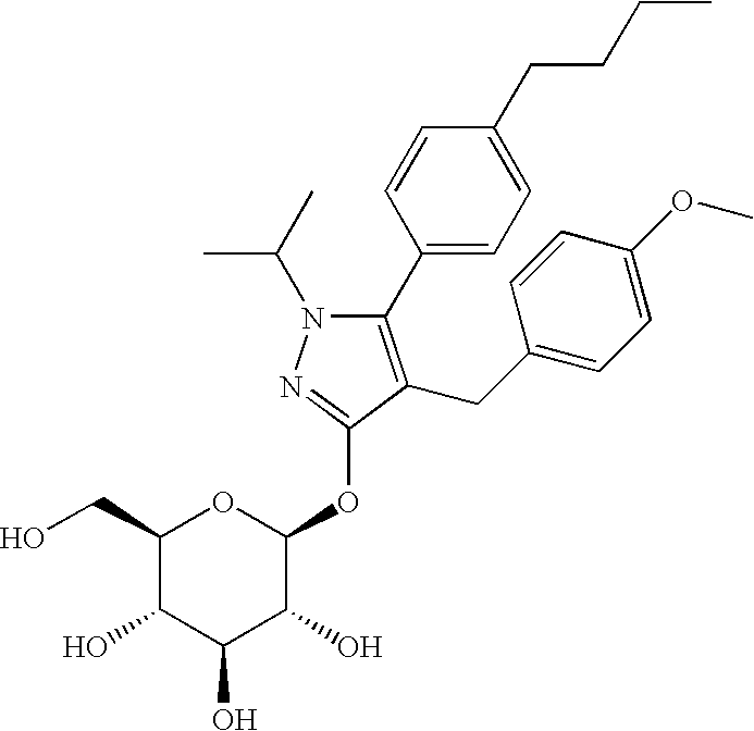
N1(C(C)C)C(C2=CC=C(CCCC)C=C2)=C(CC2=CC=C(OC)C=C2)C(OC2OC(CO)C(O)C(O)C2O)=N1
